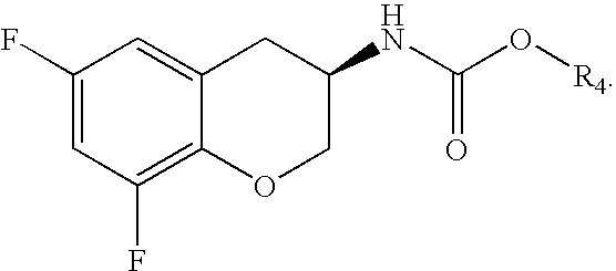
C12=C(F)C=C(F)C=C1CC(NC(=O)O[R4])CO2
